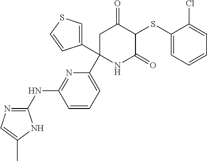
C1(SC2C(=O)CC(C3=CC=CC(NC4=NC=C(C)N4)=N3)(C3=CSC=C3)NC2=O)=CC=CC=C1Cl
